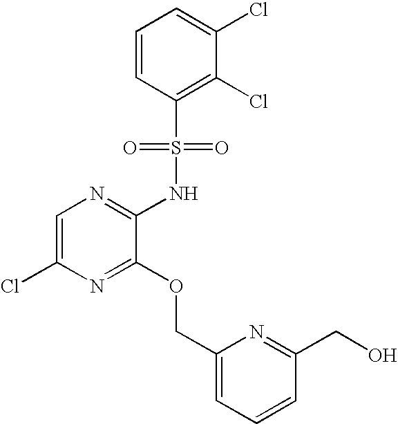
C1=C(Cl)N=C(OCC2=CC=CC(CO)=N2)C(NS(C2=C(Cl)C(Cl)=CC=C2)(=O)=O)=N1
